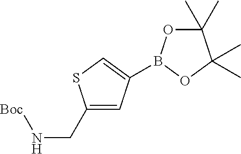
C1(CN[Boc])=CC(B2OC(C)(C)C(C)(C)O2)=CS1
